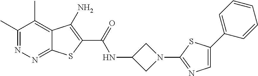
C1(C)=NN=C2C(=C1C)C(N)=C(C(=O)NC1CN(C3=NC=C(C4=CC=CC=C4)S3)C1)S2
